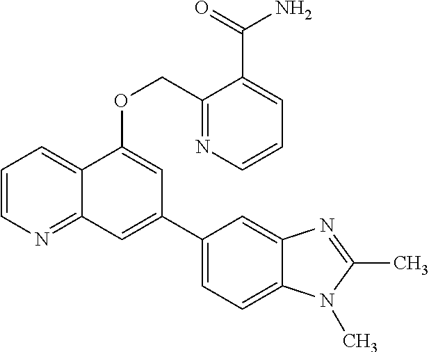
C1=CN=C2C(=C1)C(OCC1=NC=CC=C1C(=O)N)=CC(C1=CC=C3C(=C1)N=C(C)N3C)=C2
